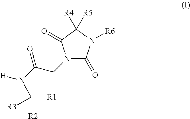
C1(=O)N([R6])C([R4])([R5])C(=O)N1CC(N([H])C([R1])([R2])[R3])=O
